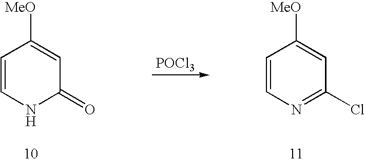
[POCl3].C1=CNC(=O)C=C1[MeO].C1=CN=C(Cl)C=C1[MeO]
